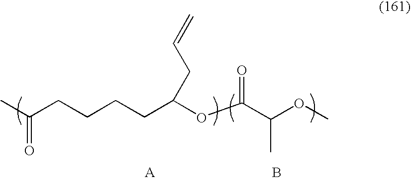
C(CCCCC(OC(C(OC)C)=O)CC=C)(C)=O.B
